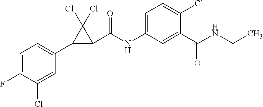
C1=C(F)C(Cl)=CC(C2C(C(NC3=CC=C(Cl)C(C(NCC)=O)=C3)=O)C2(Cl)Cl)=C1
